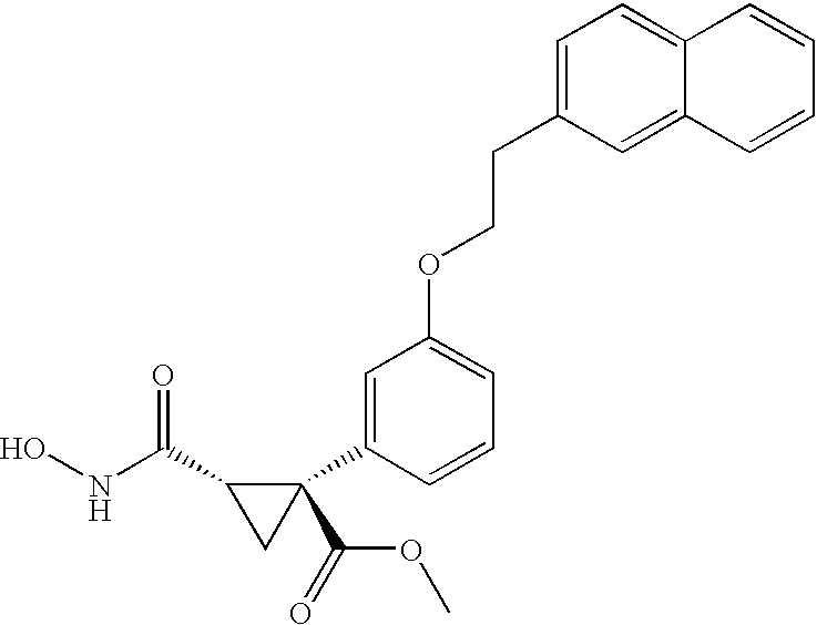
ONC(C1CC1(C1=CC(OCCC2=CC=C3C(=C2)C=CC=C3)=CC=C1)C(=O)OC)=O
